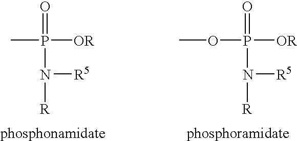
CP(=O)([OR])N([R5])[R].O(P(=O)([OR])N([R5])[R])C
